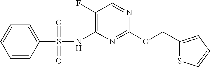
O(C1=NC(NS(C2=CC=CC=C2)(=O)=O)=C(F)C=N1)CC1=CC=CS1
